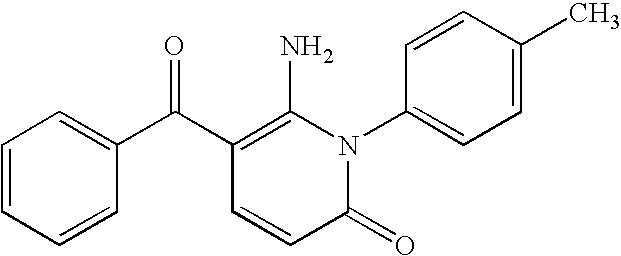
C1(=O)N(C2=CC=C(C)C=C2)C(N)=C(C(C2=CC=CC=C2)=O)C=C1
